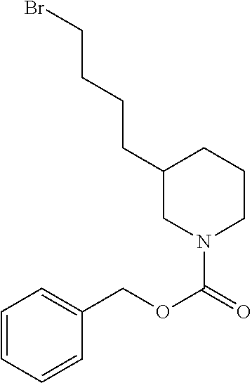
C1=CC=CC(COC(=O)N2CCCC(CCCCBr)C2)=C1
